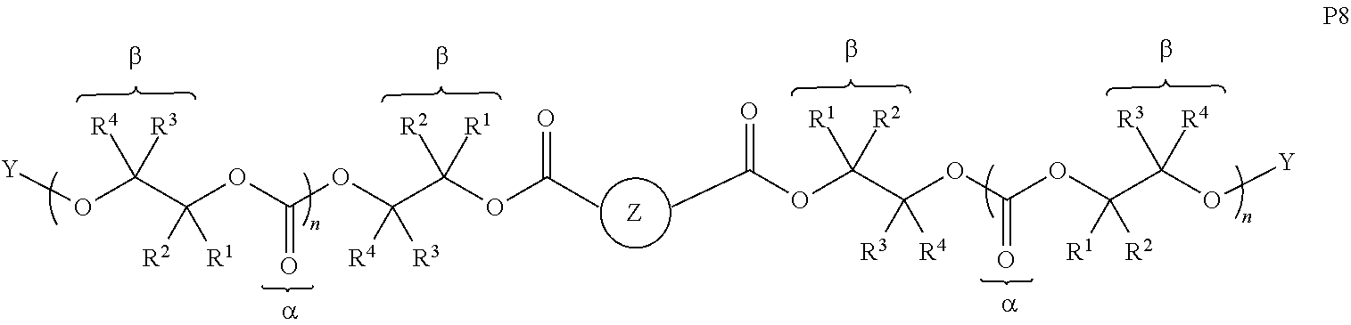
[Y]OC(C(OC(OC(C(OC(C)=O)([R2])[R1])([R4])[R3])=O)([R2])[R1])([R4])[R3].CC(OC(C(OC(OC(C(O[Y])([R3])[R4])([R1])[R2])=O)([R3])[R4])([R1])[R2])=O
